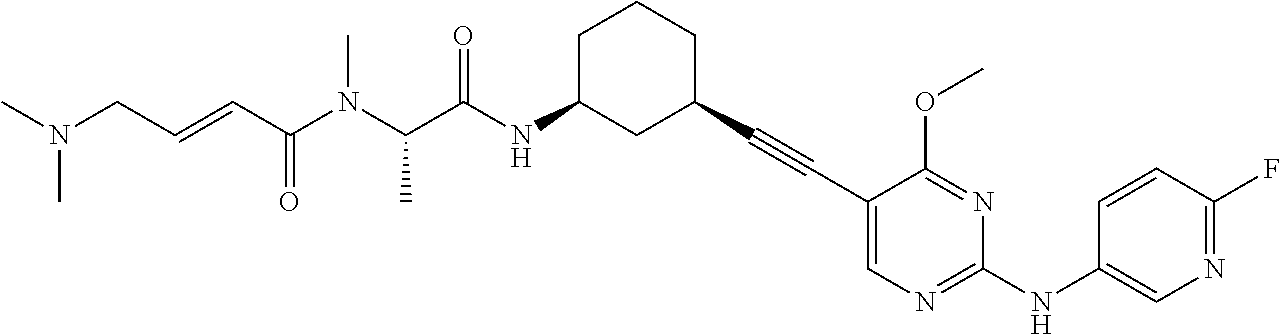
C1(C#CC2=CN=C(NC3=CN=C(F)C=C3)N=C2OC)CCCC(NC(C(N(C(C=CCN(C)C)=O)C)C)=O)C1
